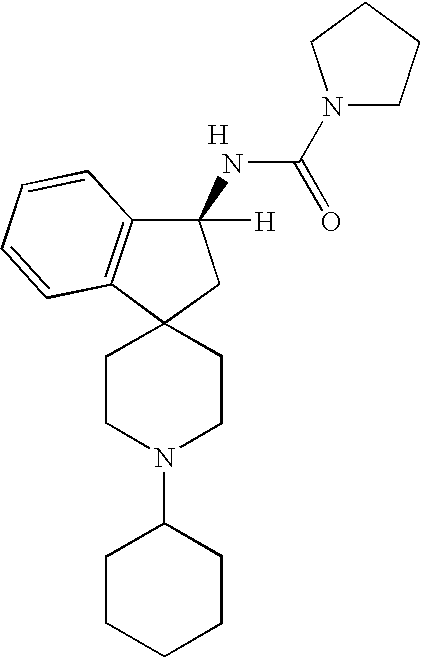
[H].C12(CCN(C3CCCCC3)CC1)C1=C(C(NC(=O)N3CCCC3)([H])C2)C=CC=C1
